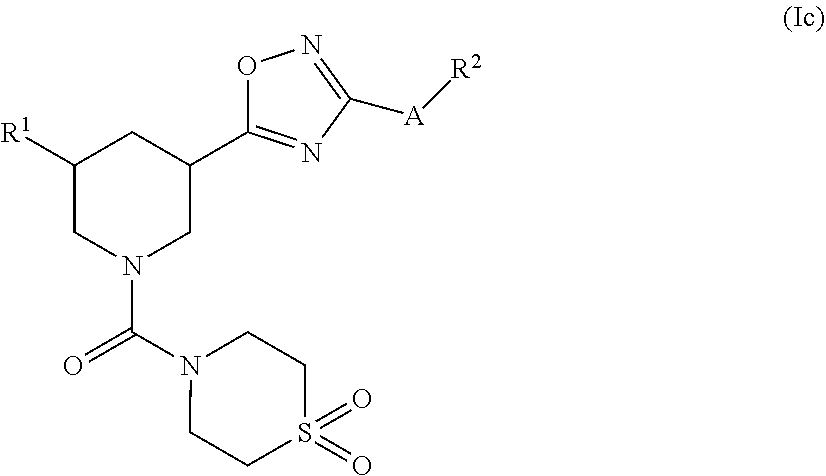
C1([R1])CN(C(N2CCS(=O)(=O)CC2)=O)CC(C2=NC([A][R2])=NO2)C1
